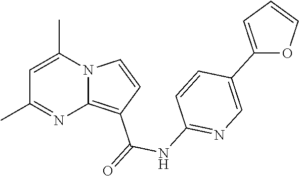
C1=C(C)N2C(=C(C(=O)NC3=NC=C(C4=CC=CO4)C=C3)C=C2)N=C1C
